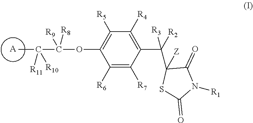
C1([R6])=C([R7])C(C([R3])(C2([Z])C(=O)N([R1])C(=O)S2)[R2])=C([R4])C([R5])=C1OC([R9])([R8])c([R10])([R11])C.[A]
